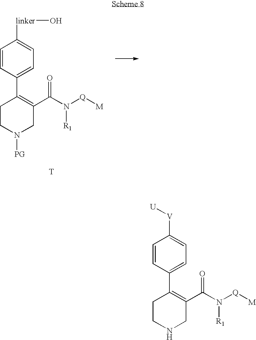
C1(C2=CC=C([linker]O)C=C2)=C(C(N([Q][M])[R1])=O)CN([PG])CC1.[T].C1(C2=CC=C([V][U])C=C2)=C(C(N([Q][M])[R1])=O)CNCC1
